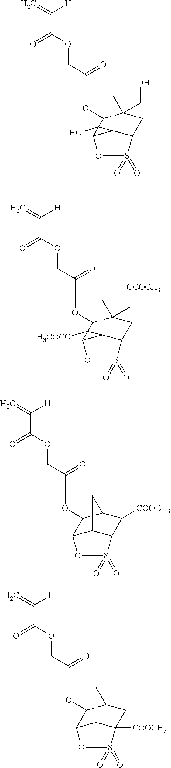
C(C(OCC(OC1C2(CO)CC3C4(C2)C(OS3(=O)=O)C41O)=O)=O)(=C)[H].C(C(OCC(OC1C2C([COOCH3])C3C(C2)C1OS3(=O)=O)=O)=O)(=C)[H].C(C(OCC(OC1C2CC3([COOCH3])C(C2)C1OS3(=O)=O)=O)=O)(=C)[H].C(C(OCC(OC1C2(C[OCOCH3])CC3C4(C2)C(OS3(=O)=O)C41[H3COCO])=O)=O)(=C)[H]
